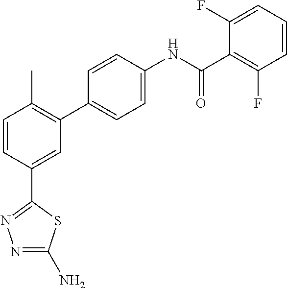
C1=CC(C2=NN=C(N)S2)=CC(C2=CC=C(NC(C3=C(F)C=CC=C3F)=O)C=C2)=C1C
